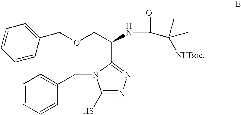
C1=CC(COCC(NC(=O)C(C)(C)[NHBoc])C2=NN=C(S)N2CC2=CC=CC=C2)=CC=C1
